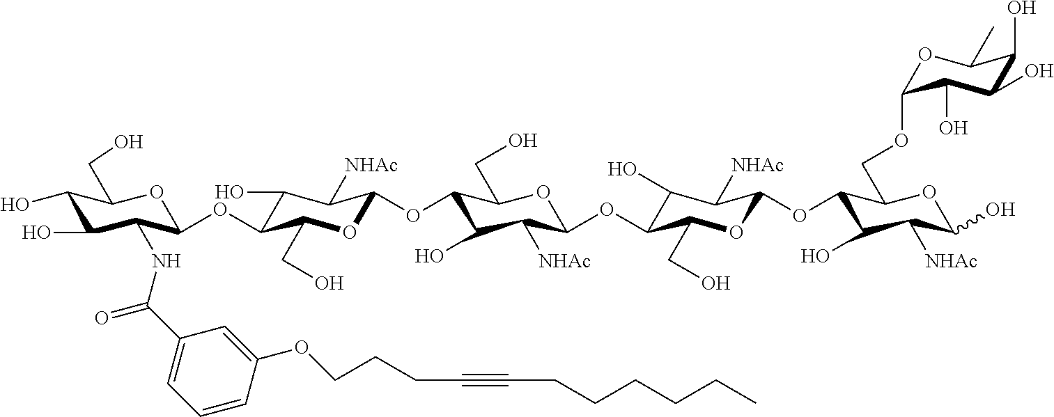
C1(O)C(O)C(NC(C2=CC=CC(OCCCC#CCCCCCC)=C2)=O)C(OC2C(O)C([NHAc])C(OC3C(O)C([NHAc])C(OC4C(O)C([NHAc])C(OC5C(O)C([NHAc])C(O)OC5COC5OC(C)C(O)C(O)C5O)OC4CO)OC3CO)OC2CO)OC1CO
